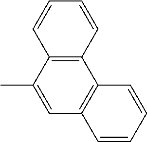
C1=CC2=C(C=C1)C1=C(C=C2C)C=CC=C1
